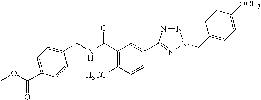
O=C(C1=C([H3CO])C=CC(C2=NN(CC3=CC=C([OCH3])C=C3)N=N2)=C1)NCC1=CC=C(C(OC)=O)C=C1
